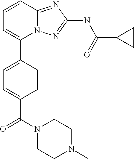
C1=CC2=NC(NC(C3CC3)=O)=NN2C(C2=CC=C(C(N3CCN(C)CC3)=O)C=C2)=C1
